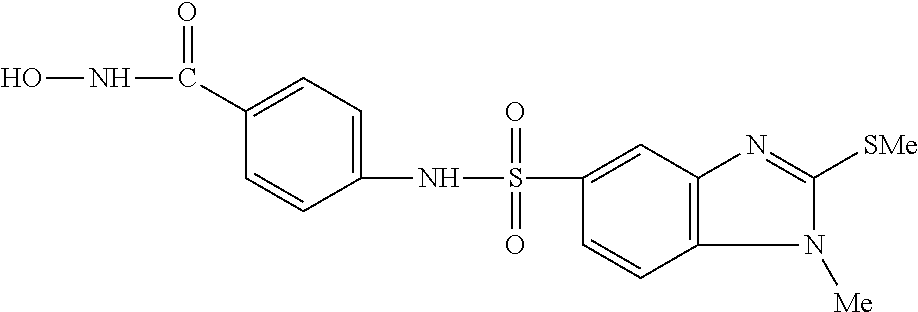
ONC(C1=CC=C(NS(=O)(=O)C2=CC3=C(C=C2)N([Me])C([SMe])=N3)C=C1)=O
